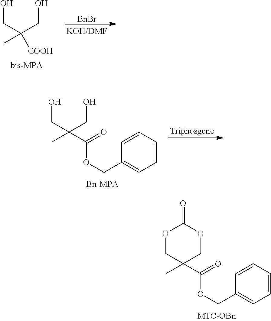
[BnBr].OCC(CO)(C)[COOH].[Triphosgene].OCC(CO)(C)C(=O)OCC1=CC=CC=C1.O1CC(C)(C(=O)OCC2=CC=CC=C2)COC1=O
